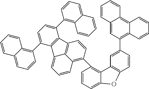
C1=CC=C2C(=C1C1=C3C4=C(C=C1)C1=C(C(C5=C6C(=CC=C5)C=CC=C6)=CC=C1C1=C5C(=CC=C1)C=CC=C5)C4=CC=C3)C1=C(C=CC(C3=C4C(=C5C(=C3)C=CC=C5)C=CC=C4)=C1)O2
